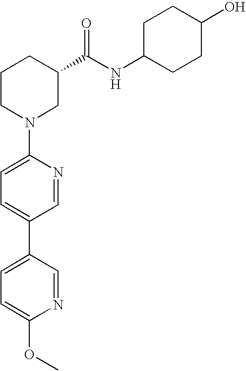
C1(N2CC(C(NC3CCC(O)CC3)=O)CCC2)=CC=C(C2=CC=C(OC)N=C2)C=N1
